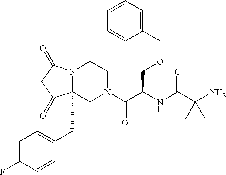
C1(COCC(C(N2CCN3C(CC4=CC=C(F)C=C4)(C2)C(=O)CC3=O)=O)NC(C(N)(C)C)=O)=CC=CC=C1
